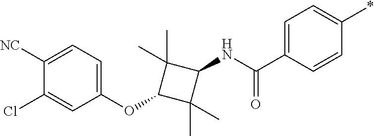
C1(OC2C(C)(C)C(NC(C3=CC=C(*)C=C3)=O)C2(C)C)=CC=C([NC])C(Cl)=C1
